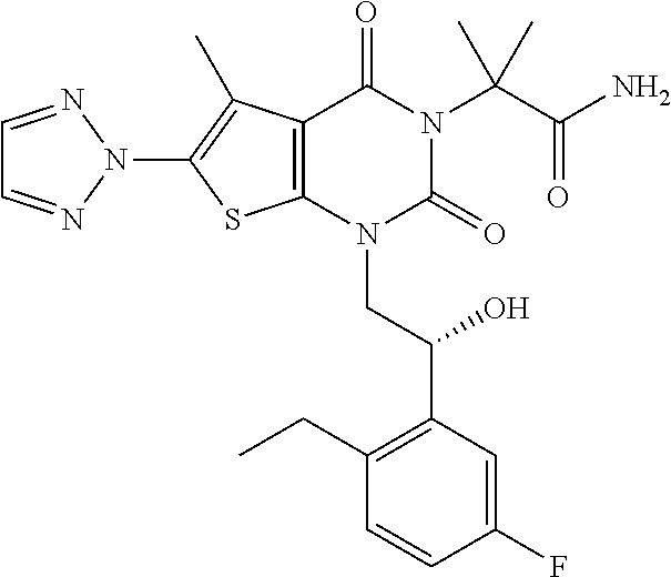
C12=C(N(CC(C3=C(CC)C=CC(F)=C3)O)C(=O)N(C(C(N)=O)(C)C)C1=O)SC(N1N=CC=N1)=C2C
